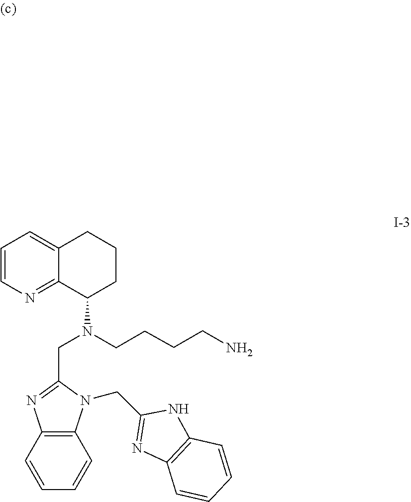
C12=NC=CC=C1CCCC2N(CCCCN)CC1=NC2=C(N1CC1=NC3=C(N1)C=CC=C3)C=CC=C2
